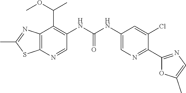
C12=C(N=CC(NC(NC3=CN=C(C4=NC=C(C)O4)C(Cl)=C3)=O)=C1C(OC)C)SC(C)=N2
